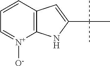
C12=C(C=CC=[N+]1[O-])C=C(C(C)(C)C)N2
